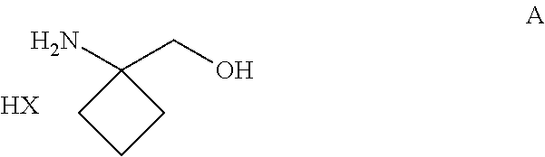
C1(N)(CO)CCC1.[HX]
